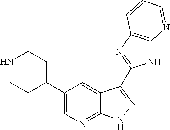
C1(C2CCNCC2)=CN=C2C(=C1)C(C1=NC3=C(N1)N=CC=C3)=NN2
